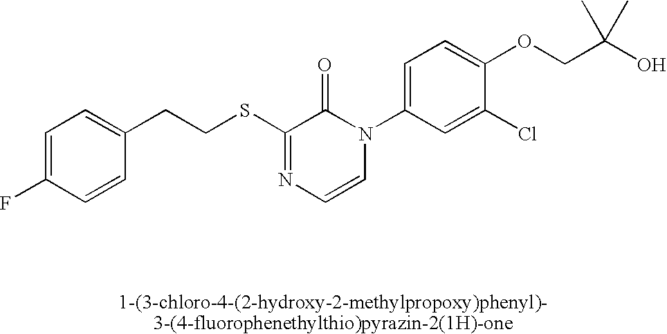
S(C1=NC=CN(C2=CC=C(OCC(O)(C)C)C(Cl)=C2)C1=O)CCC1=CC=C(F)C=C1
